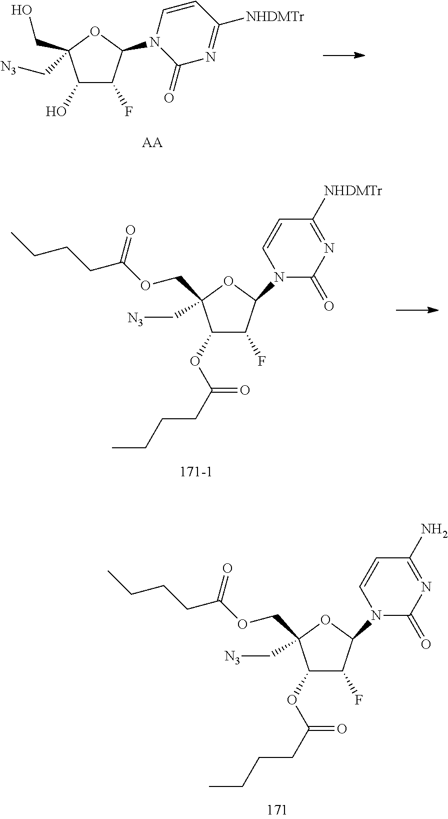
C1(O)C(F)C(N2C=CC([NHDMTr])=NC2=O)OC1(CO)C[N3].[AA].C1(OC(=O)CCCC)C(F)C(N2C(=O)N=C([NHDMTr])C=C2)OC1(COC(=O)CCCC)C[N3].C1(OC(=O)CCCC)C(F)C(N2C(=O)N=C(N)C=C2)OC1(COC(=O)CCCC)C[N3]
